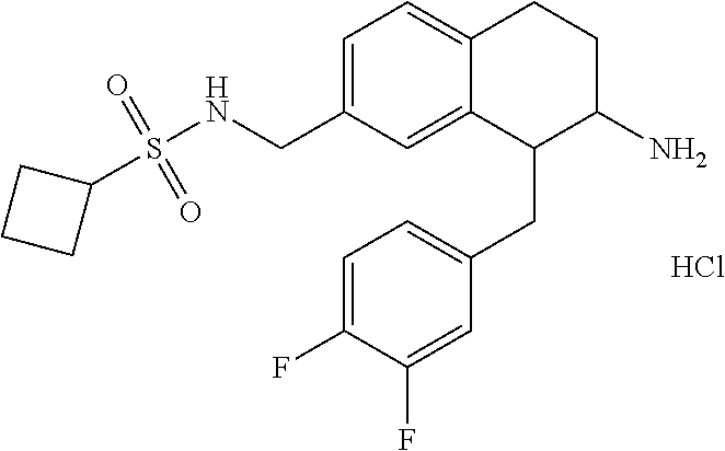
Cl.C1=C(CNS(=O)(=O)C2CCC2)C=C2C(=C1)CCC(N)C2CC1=CC=C(F)C(F)=C1
